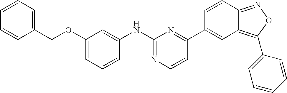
C1(OCC2=CC=CC=C2)=CC=CC(NC2=NC=CC(C3=CC4=C(C5=CC=CC=C5)ON=C4C=C3)=N2)=C1
